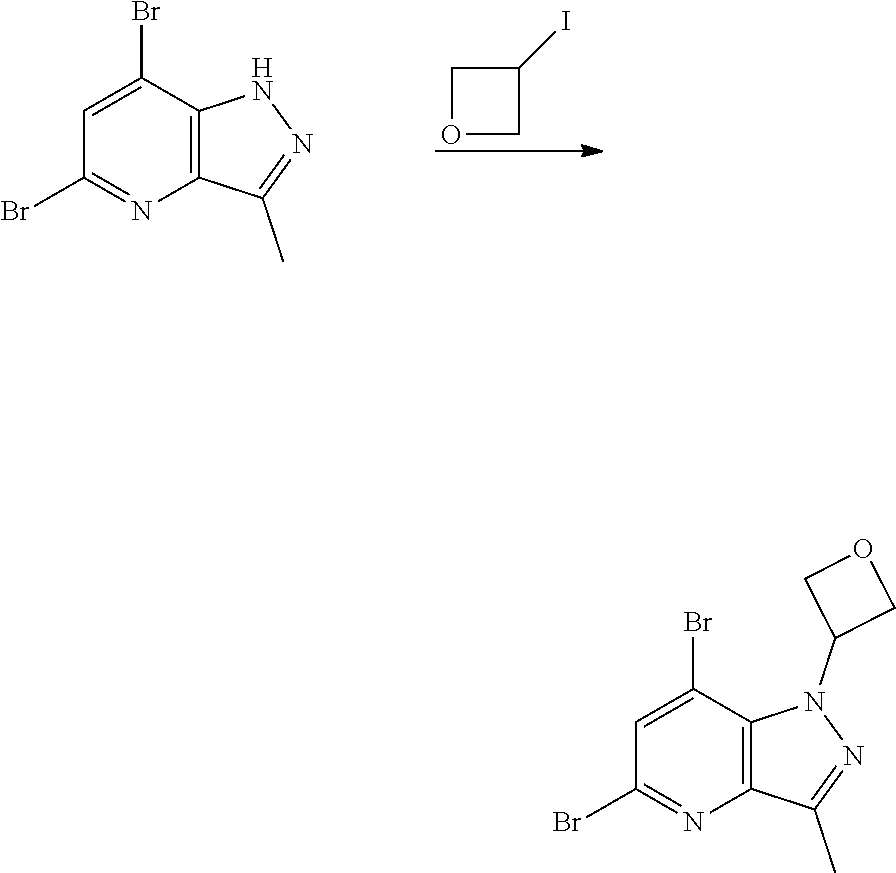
C12=C(C(Br)=CC(Br)=N1)NN=C2C.O1CC(I)C1.C12=C(C(Br)=CC(Br)=N1)N(C1COC1)N=C2C
